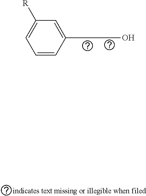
C1=CC(CCO)=CC([R])=C1
